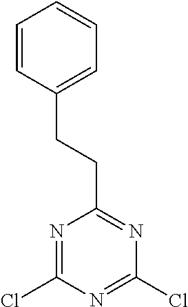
N1=C(Cl)N=C(Cl)N=C1CCC1=CC=CC=C1
